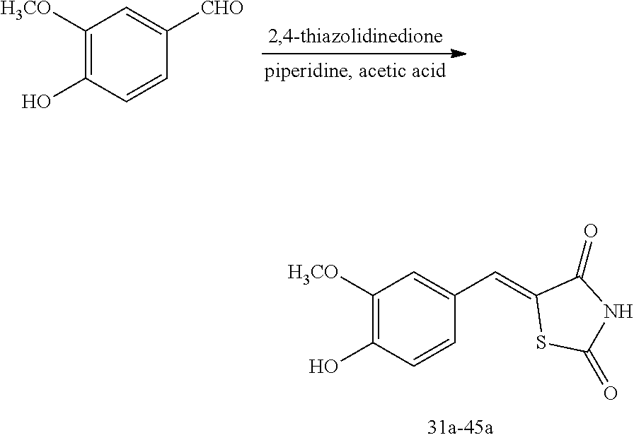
C1([H3CO])=C(O)C=CC([CHO])=C1.C1([H3CO])=C(O)C=CC(C=C2SC(=O)NC2=O)=C1
